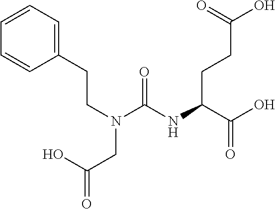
OC(C(NC(N(CCC1=CC=CC=C1)CC(=O)O)=O)CCC(O)=O)=O
